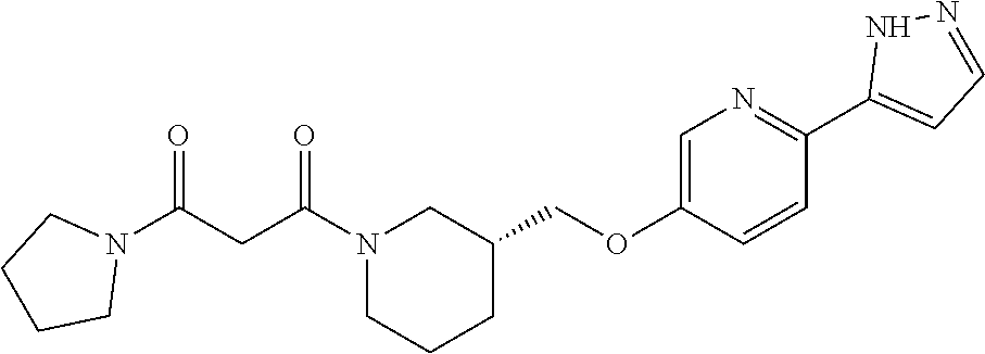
N1(C(CC(N2CCCC2)=O)=O)CCCC(COC2=CN=C(C3=CC=NN3)C=C2)C1
